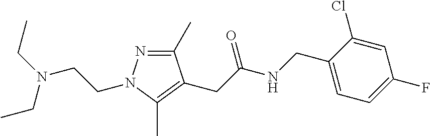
C1(C)=NN(CCN(CC)CC)C(C)=C1CC(NCC1=CC=C(F)C=C1Cl)=O
